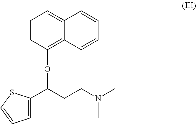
C1=CC(OC(CCN(C)C)C2=CC=CS2)=C2C(=C1)C=CC=C2
